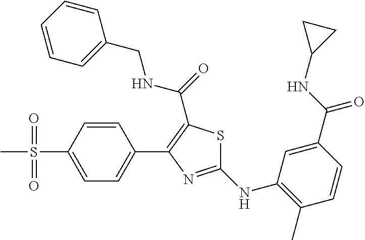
C1(NC2=C(C)C=CC(C(NC3CC3)=O)=C2)=NC(C2=CC=C(S(C)(=O)=O)C=C2)=C(C(=O)NCC2=CC=CC=C2)S1
